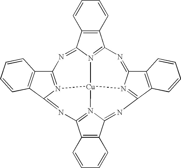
C12=N3C(=NC4=N5C(=NC6=N7C(=NC8=N(C(=N1)C1=C8C=CC=C1)[Cu]375)C1=C6C=CC=C1)C1=C4C=CC=C1)C1=C2C=CC=C1
